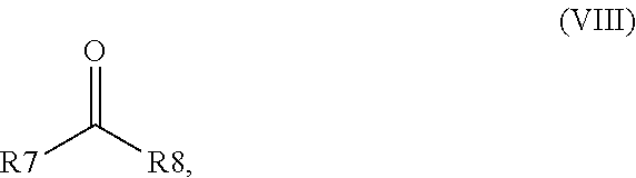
C([R7])([R8])=O
